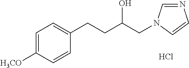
C1=C([H3CO])C=CC(CCC(CN2C=NC=C2)O)=C1.Cl
